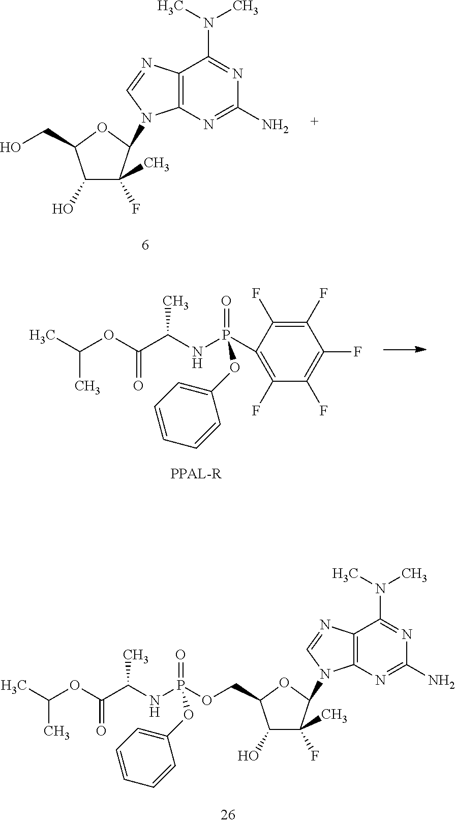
C1(O)C(C)(F)C(N2C3=C(C(N(C)C)=NC(N)=N3)N=C2)OC1CO.C1(F)=C(P(NC(C(OC(C)C)=O)C)(=O)OC2=CC=CC=C2)C(F)=C(F)C(F)=C1F.P(NC(C(OC(C)C)=O)C)(=O)(OC1=CC=CC=C1)OCC1C(O)C(C)(F)C(N2C3=C(C(N(C)C)=NC(N)=N3)N=C2)O1
